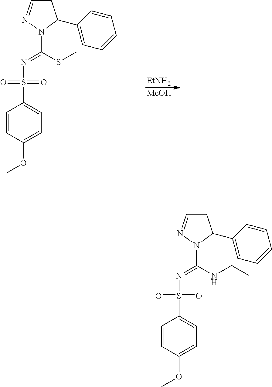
[EtNH2].[MeOH].C1=CC(OC)=CC=C1S(N=C(SC)N1N=CCC1C1=CC=CC=C1)(=O)=O.C1=CC(OC)=CC=C1S(N=C(NCC)N1N=CCC1C1=CC=CC=C1)(=O)=O
